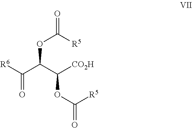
[R6]C(C(C([CO2H])OC([R5])=O)OC([R5])=O)=O
